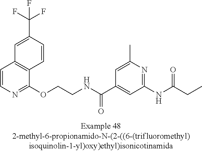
C1=CN=C(OCCNC(C2=CC(NC(=O)CC)=NC(C)=C2)=O)C2=C1C=C(C(F)(F)F)C=C2
